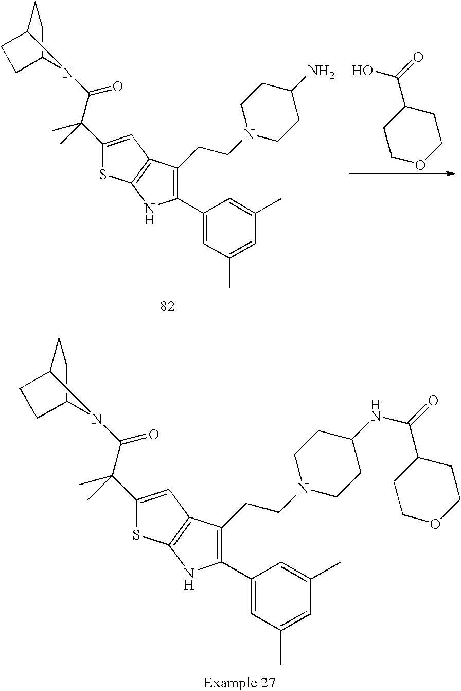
C1(C(C(N2C3CCC2CC3)=O)(C)C)=CC2=C(S1)NC(C1=CC(C)=CC(C)=C1)=C2CCN1CCC(N)CC1.C1COCCC1C(=O)O.C1(C(C(N2C3CCC2CC3)=O)(C)C)=CC2=C(S1)NC(C1=CC(C)=CC(C)=C1)=C2CCN1CCC(NC(=O)C2CCOCC2)CC1
